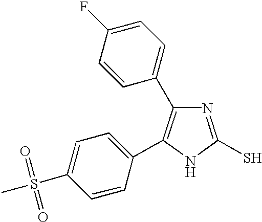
N1=C(S)NC(C2=CC=C(S(C)(=O)=O)C=C2)=C1C1=CC=C(F)C=C1
